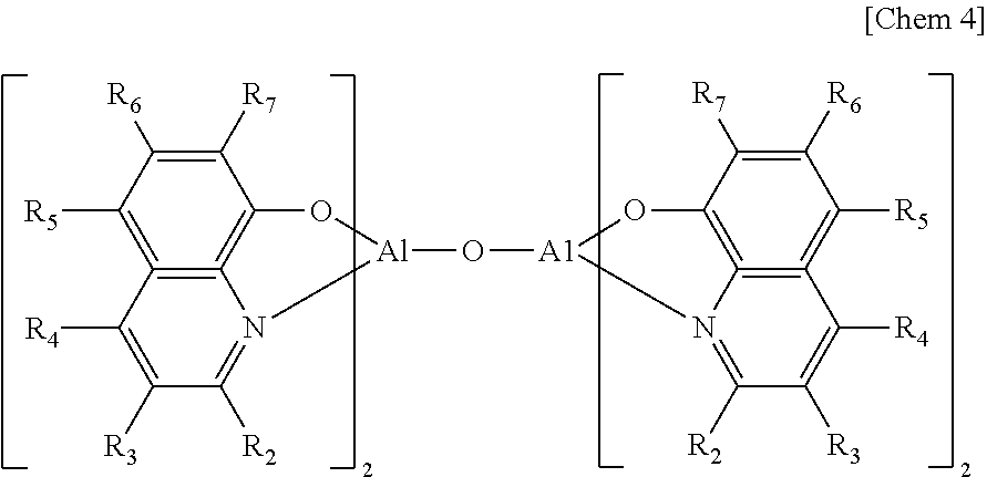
C1([R6])=C([R7])C2=C3=C(=C1[R5])C([R4])=C([R3])C([R2])=N3[Al](O[A1]1N3=C([R2])C([R3])=C([R4])C4=C3=C(C([R7])=C([R6])C=4[R5])O1)O2
